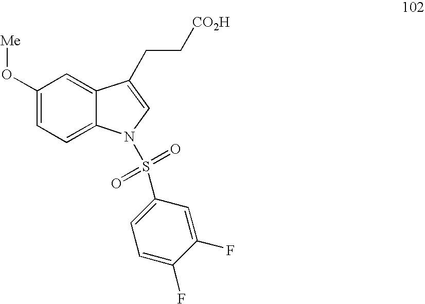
C1(O[Me])=CC=C2C(=C1)C(CC[CO2H])=CN2S(=O)(=O)C1=CC=C(F)C(F)=C1
